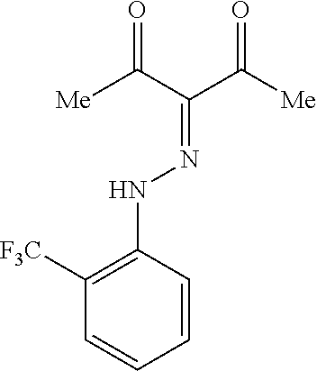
C1=CC=CC(NN=C(C([Me])=O)C([Me])=O)=C1[F3C]
